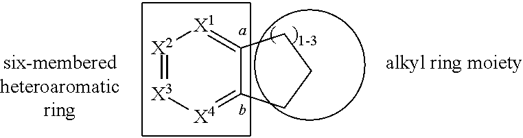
[X2]1=[X3][X4]=C2C(=[X1]1)CCC2
